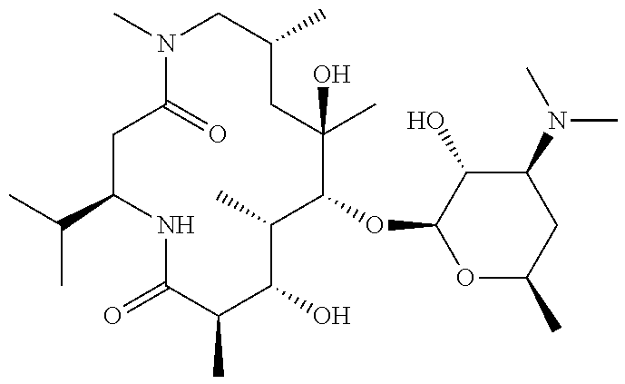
C1(C(C)C)CC(=O)N(C)CC(C)CC(C)(O)C(OC2OC(C)CC(N(C)C)C2O)C(C)C(O)C(C)C(=O)N1
